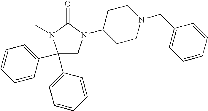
C1(C2=CC=CC=C2)(C2=CC=CC=C2)CN(C2CCN(CC3=CC=CC=C3)CC2)C(=O)N1C
